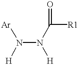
N(N(C([R1])=O)[H])([Ar])[H]
